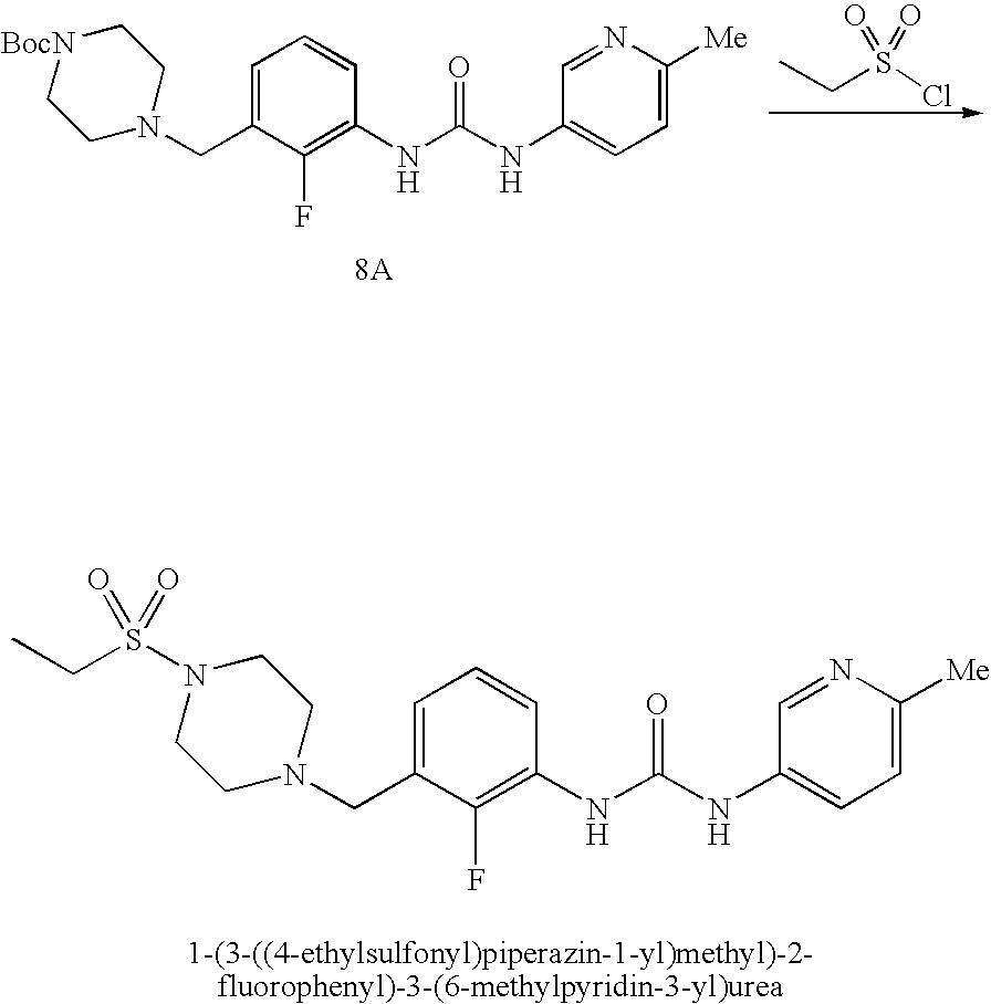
S(Cl)(=O)(=O)CC.C1=C(CN2CC[BocN]CC2)C(F)=C(NC(NC2=CC=C([Me])N=C2)=O)C=C1.[8A].[1-(3-((4-ethylsulfonyl)piperazin-1-yl)methyl)-2-fluorophenyl)-3-(6-methylpyridin-3-yl)urea].C1=C(CN2CCN(S(CC)(=O)=O)CC2)C(F)=C(NC(NC2=CC=C([Me])N=C2)=O)C=C1
